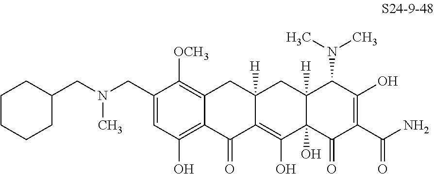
C1(CN(CC2CCCCC2)C)=CC(O)=C2C(=C1[OCH3])CC1([H])C(=C(O)C3(O)C([H])(C1)C(N(C)C)C(O)=C(C(N)=O)C3=O)C2=O
